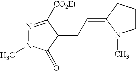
N1=C([CO2Et])C(=CC=C2N(C)CCC2)C(=O)N1C
